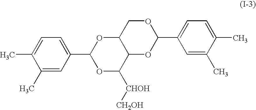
C1(C)=CC=C(C2OC([CHOH][CH2OH])C3C(O2)COC(C2=CC=C(C)C(C)=C2)O3)C=C1C
